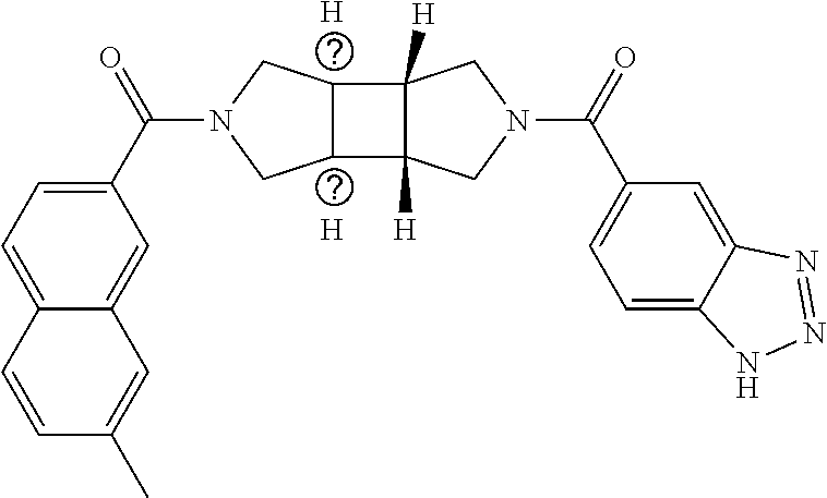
[H].[H].C1=C(C(N2CC3C(C4([H])C3([H])CN(C(C3=CC=C5C(=C3)N=NN5)=O)C4)C2)=O)C=C2C(=C1)C=CC(C)=C2
